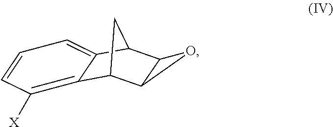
C12C3C(C(C1)C1=CC=CC([X])=C21)O3
